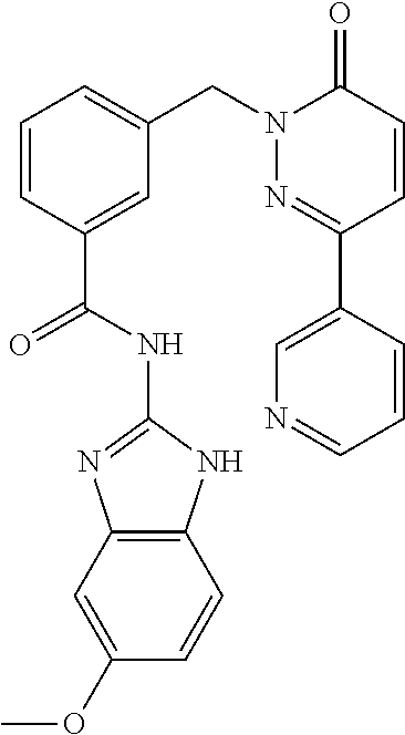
C12=C(NC(NC(C3=CC(CN4N=C(C5=CN=CC=C5)C=CC4=O)=CC=C3)=O)=N1)C=CC(OC)=C2
